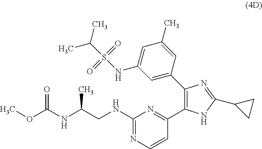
O(C(NC(CNC1=NC=CC(C2=C(C3=CC(NS(C(C)C)(=O)=O)=CC(C)=C3)N=C(C3CC3)N2)=N1)C)=O)C
